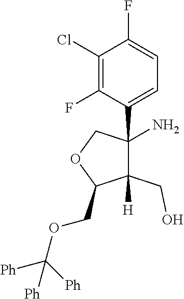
C1(N)(C2=CC=C(F)C(Cl)=C2F)C([H])(CO)C(COC([Ph])([Ph])[Ph])OC1
